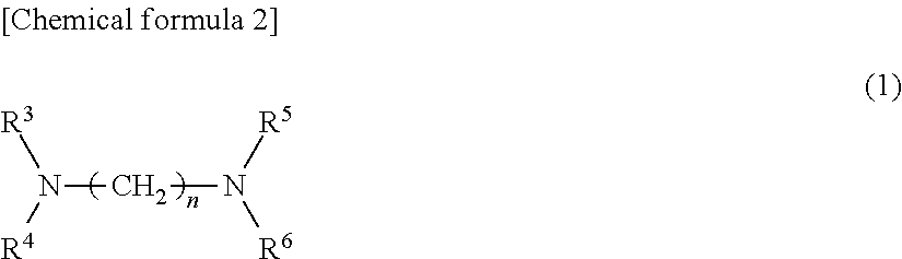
N(CN([R5])[R6])([R4])[R3]
